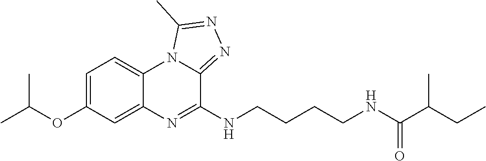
CC(OC1=CC=C2C(=C1)N=C(NCCCCNC(C(CC)C)=O)C1=NN=C(C)N21)C
